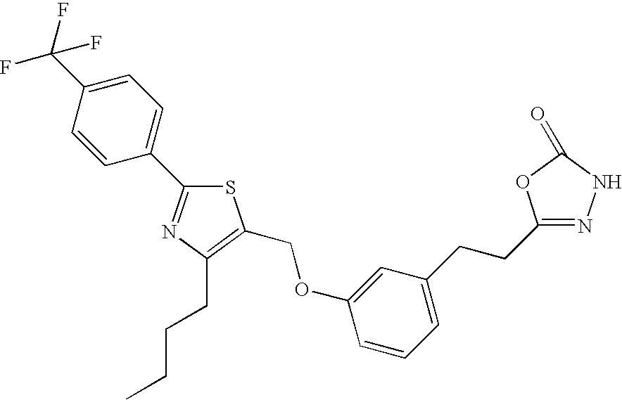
C1=C(C(F)(F)F)C=CC(C2=NC(CCCC)=C(COC3=CC(CCC4=NNC(=O)O4)=CC=C3)S2)=C1
